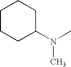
C1CCC(N(C)C)CC1
